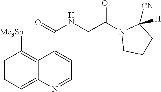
C1=CC=C2C(=C1[Me3Sn])C(C(=O)NCC(N1CCCC1([H])[CN])=O)=CC=N2
